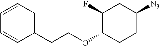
C1(F)C(OCCC2=CC=CC=C2)CCC([N3])C1
